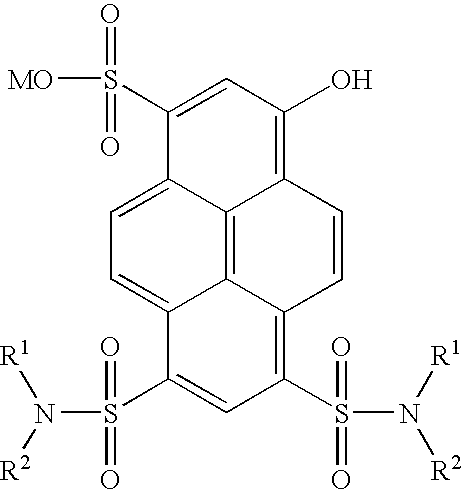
[MO]S(=O)(=O)C1=CC(O)=C2C3=C4C(=CC=C13)C(S(=O)(=O)N([R2])[R1])=CC(S(=O)(=O)N([R1])[R2])=C4C=C2
